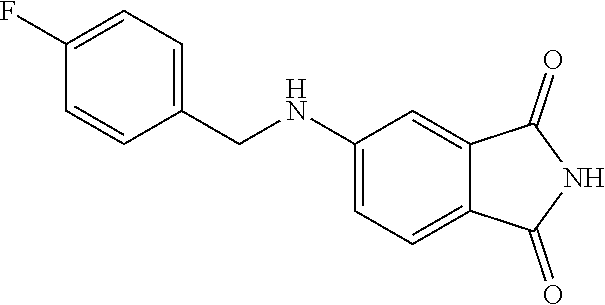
C1(NCC2=CC=C(F)C=C2)=CC=C2C(=C1)C(=O)NC2=O
